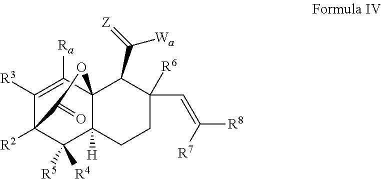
C1([R3])=C([Ra])C23C([H])(C([R4])([R5])C1([R2])C(=O)O2)CCC(C=C([R8])[R7])([R6])C3C(=[Z])[Wa]
